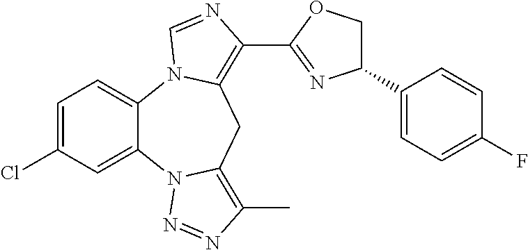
C1=C(Cl)C=C2C(=C1)N1C(=C(C3=NC(C4=CC=C(F)C=C4)CO3)N=C1)CC1=C(C)N=NN21
